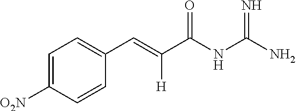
C1=C([O2N])C=CC(C=C(C(NC(N)=N)=O)[H])=C1
